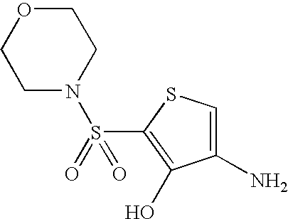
C1CN(S(C2=C(O)C(N)=CS2)(=O)=O)CCO1
